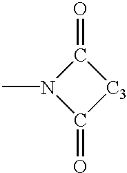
N1(C)C(=O)[C3]C1=O
